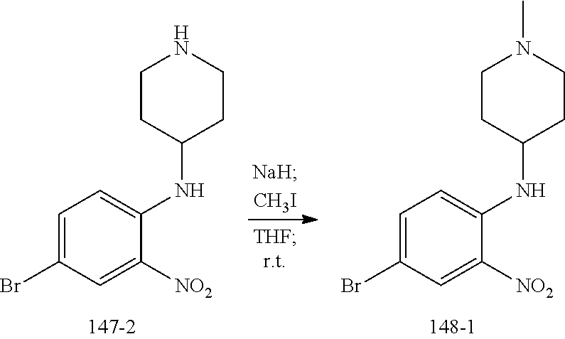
C1CC(NC2=CC=C(Br)C=C2[NO2])CCN1.C1CC(NC2=CC=C(Br)C=C2[NO2])CCN1C
